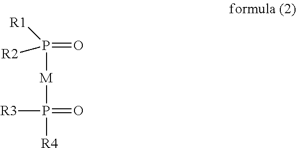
P(=O)([R1])([R2])[M]P(=O)([R3])[R4]
